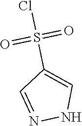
O=S(=O)(C1=CNN=C1)Cl
